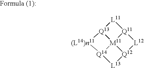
[(L14)n11]1[Q14]2[M11]34[Q13]1[L11][Q11]3[L12][Q12]4[L13]2
